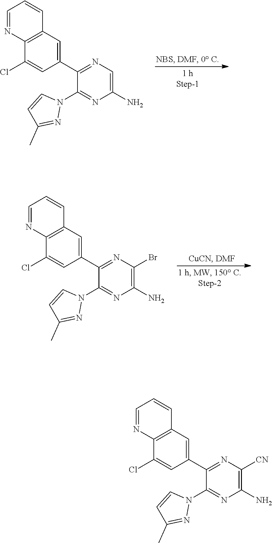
C1(C2=CC3=C(C(Cl)=C2)N=CC=C3)=NC=C(N)N=C1N1C=CC(C)=N1.C1(C2=CC3=C(C(Cl)=C2)N=CC=C3)=NC(Br)=C(N)N=C1N1C=CC(C)=N1.C1(C2=CC3=C(C(Cl)=C2)N=CC=C3)=NC([CN])=C(N)N=C1N1C=CC(C)=N1
